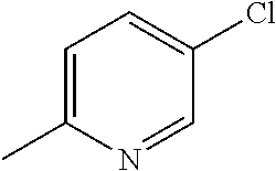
C1=C(C)N=CC(Cl)=C1
